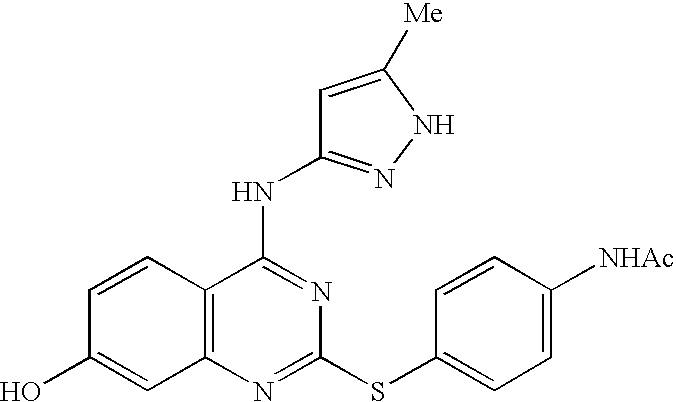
C1=CC2=C(C=C1O)N=C(SC1=CC=C([NHAc])C=C1)N=C2NC1=NNC([Me])=C1
